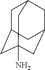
C1C2CC3(N)CC(CC1C3)C2
